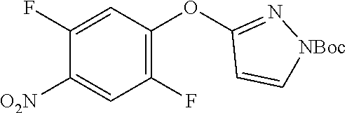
C1(OC2=C(F)C=C([O2N])C(F)=C2)=N[NBoc]C=C1
